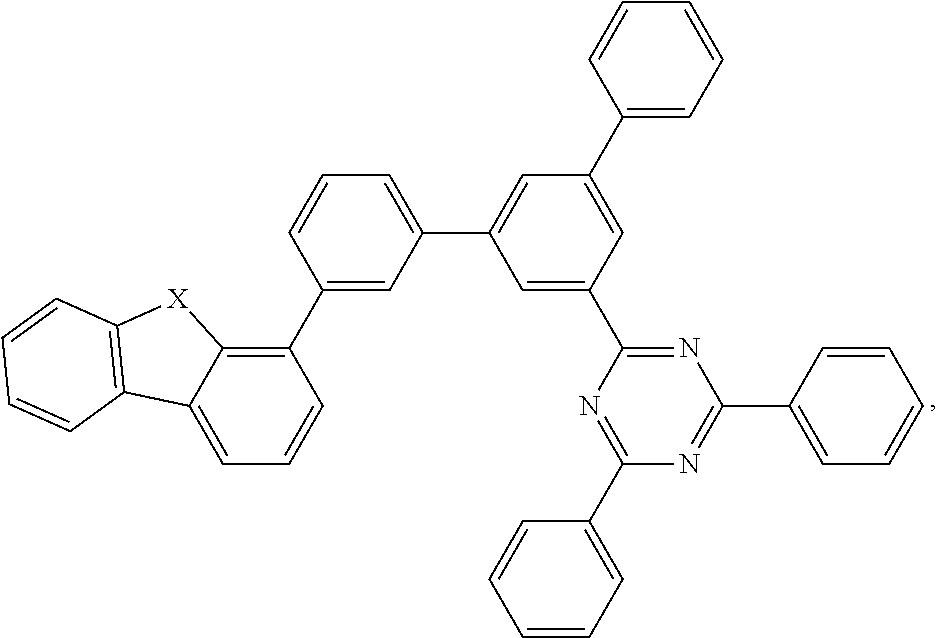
C1(C2=C3C(=CC=C2)C2=C([X]3)C=CC=C2)=CC(C2=CC(C3=CC=CC=C3)=CC(C3=NC(C4=CC=CC=C4)=NC(C4=CC=CC=C4)=N3)=C2)=CC=C1
